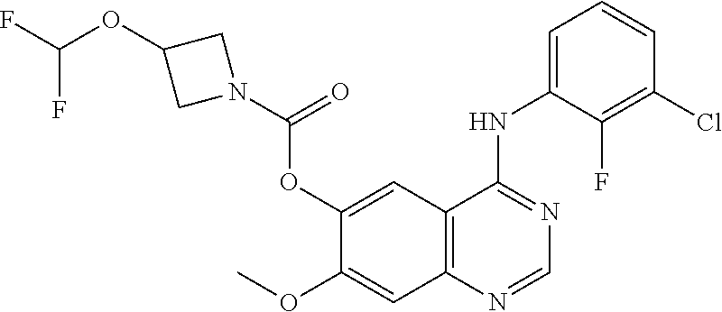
C12=C(C=C(OC(N3CC(OC(F)F)C3)=O)C(OC)=C1)C(NC1=CC=CC(Cl)=C1F)=NC=N2
